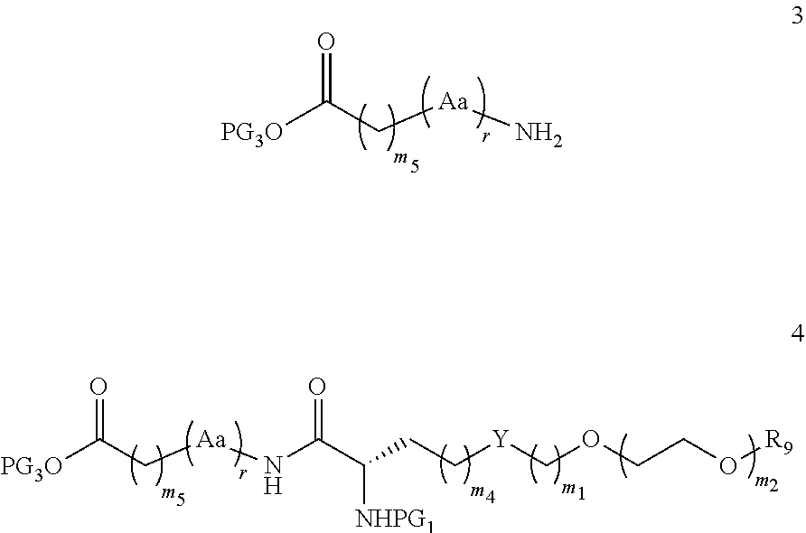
[PG3O]C(C[Aa]N)=O.C(C(CC[Y]COCCO[R9])[NHPG1])(=O)N[Aa]CC([PG3O])=O
